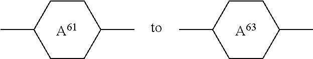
[A61].C1CC(C)CCC1C.[A63].C1CC(C)CCC1C
